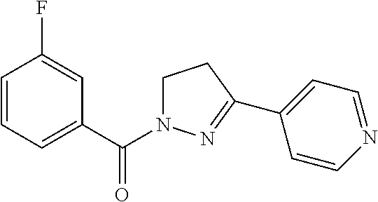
C1=CC=C(C(=O)N2CCC(C3=CC=NC=C3)=N2)C=C1F
